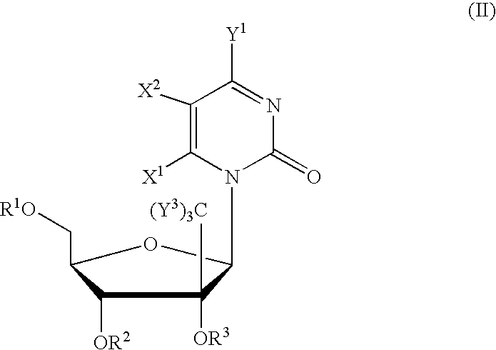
C1([OR2])C(C[R1O])OC(N2C([X1])=C([X2])C([Y1])=NC2=O)C1([OR3])[(Y3)3C]
